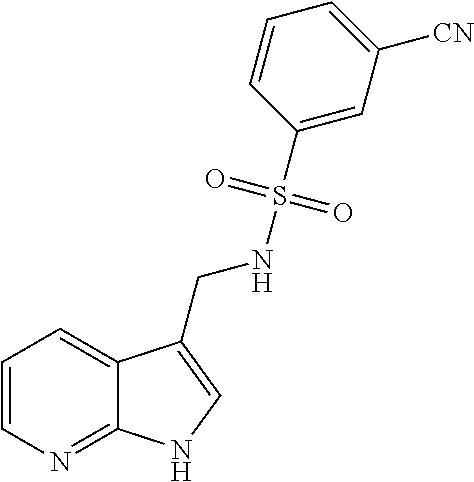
C12=NC=CC=C1C(CNS(=O)(=O)C1=CC([CN])=CC=C1)=CN2
